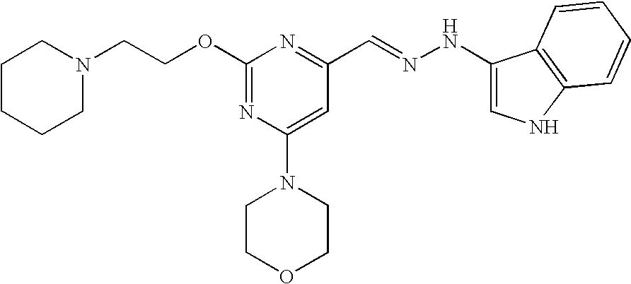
C(COC1=NC(N2CCOCC2)=CC(C=NNC2=CNC3=C2C=CC=C3)=N1)N1CCCCC1
